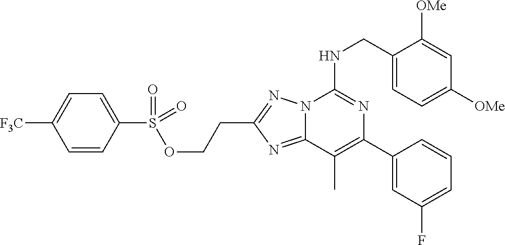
C1(CNC2=NC(C3=CC(F)=CC=C3)=C(C)C3=NC(CCOS(C4=CC=C([F3C])C=C4)(=O)=O)=NN23)=CC=C([OMe])C=C1[OMe]
